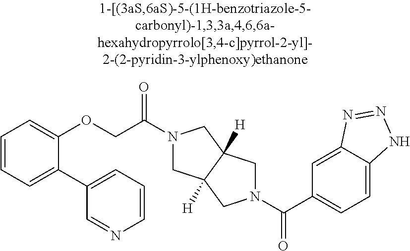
C(C1=CC=C2C(=C1)N=NN2)(=O)N1CC2([H])CN(C(=O)COC3=CC=CC=C3C3=CC=CN=C3)CC2([H])C1
